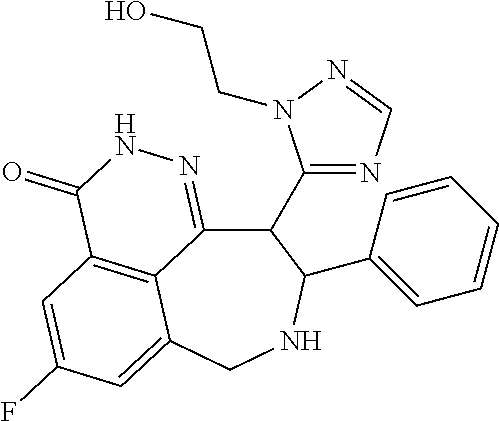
C12=C3C=C(F)C=C1CNC(C1=CC=CC=C1)C(C1=NC=NN1CCO)C2=NNC3=O
